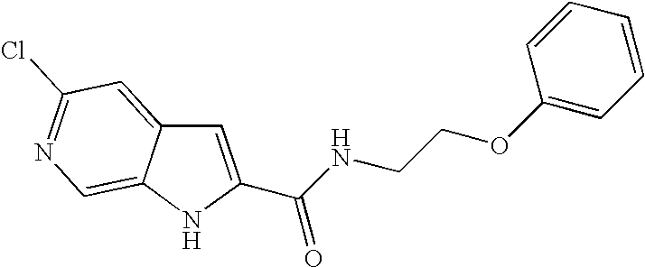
C(C1=CC2=CC(Cl)=NC=C2N1)(NCCOC1=CC=CC=C1)=O
